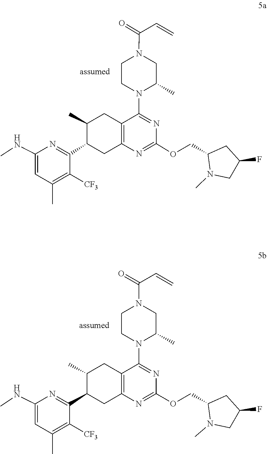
O(C1=NC2=C(C(N3CCN(C(=O)C=C)CC3C)=N1)CC(C)C(C1=NC(NC)=CC(C)=C1[CF3])C2)CC1CC(F)CN1C.C1(OCC2CC(F)CN2C)=NC2=C(C(N3CCN(C(=O)C=C)CC3C)=N1)CC(C)C(C1=NC(NC)=CC(C)=C1[CF3])C2
